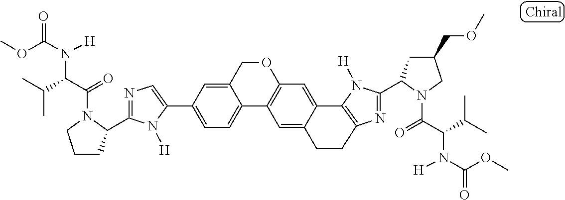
C1(C2=CC=C3C(=C2)COC2=C3C=C3C(=C2)C2=C(N=C(C4CC(COC)CN4C(=O)C(C(C)C)N([H])C(OC)=O)N2[H])CC3)=CN=C(C2CCCN2C(=O)C(C(C)C)N([H])C(OC)=O)N1[H]
